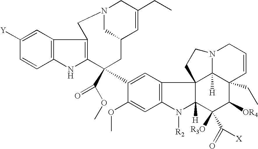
C1=C([Y])C=CC2=C1C1=C(N2)C(C(OC)=O)(C2=CC3=C(C=C2OC)N([R2])C2([H])C34C3([H])C(CC)(C([OR4])C2([R3O])C(=O)[X])C=CCN3CC4)CC2CN(C1)CC(CC)=C2
